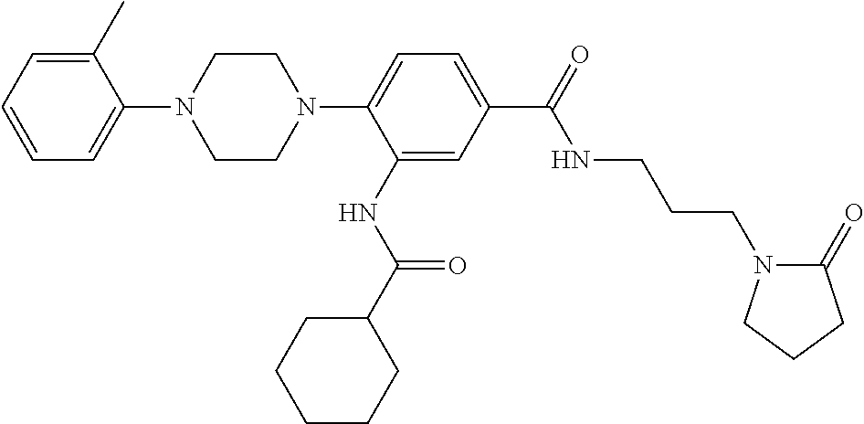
C1=CC=C(C)C(N2CCN(C3=CC=C(C(=O)NCCCN4C(=O)CCC4)C=C3NC(C3CCCCC3)=O)CC2)=C1
